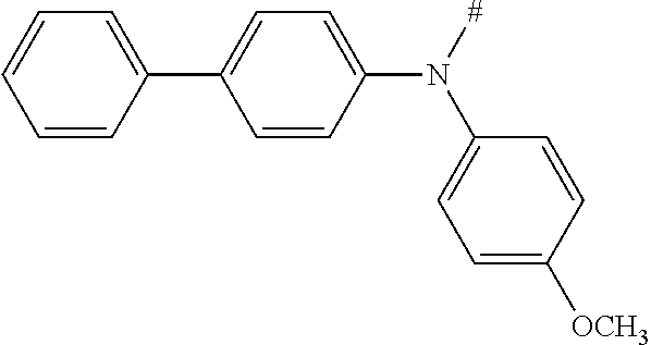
C1=C(N(C2=CC=C([OCH3])C=C2)[#])C=CC(C2=CC=CC=C2)=C1
